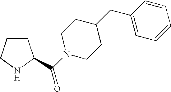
C1CCNC1C(N1CCC(CC2=CC=CC=C2)CC1)=O
